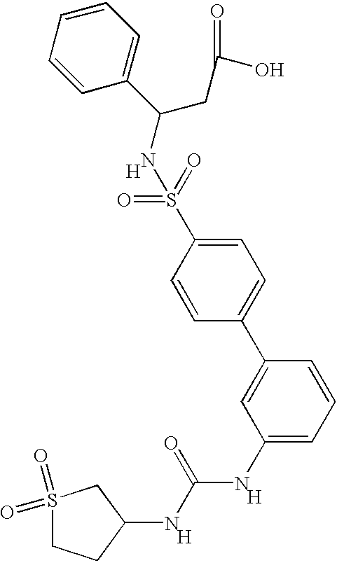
N(C(NC1=CC=CC(C2=CC=C(S(=O)(=O)NC(CC(O)=O)C3=CC=CC=C3)C=C2)=C1)=O)C1CCS(=O)(=O)C1.[H].[H].[H]
